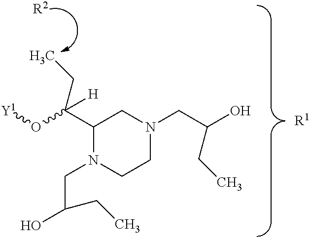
C1(C(O[Y1])(CC)[H])N(CC(O)CC)CCN(CC(O)CC)C1.[R2].[R1]
